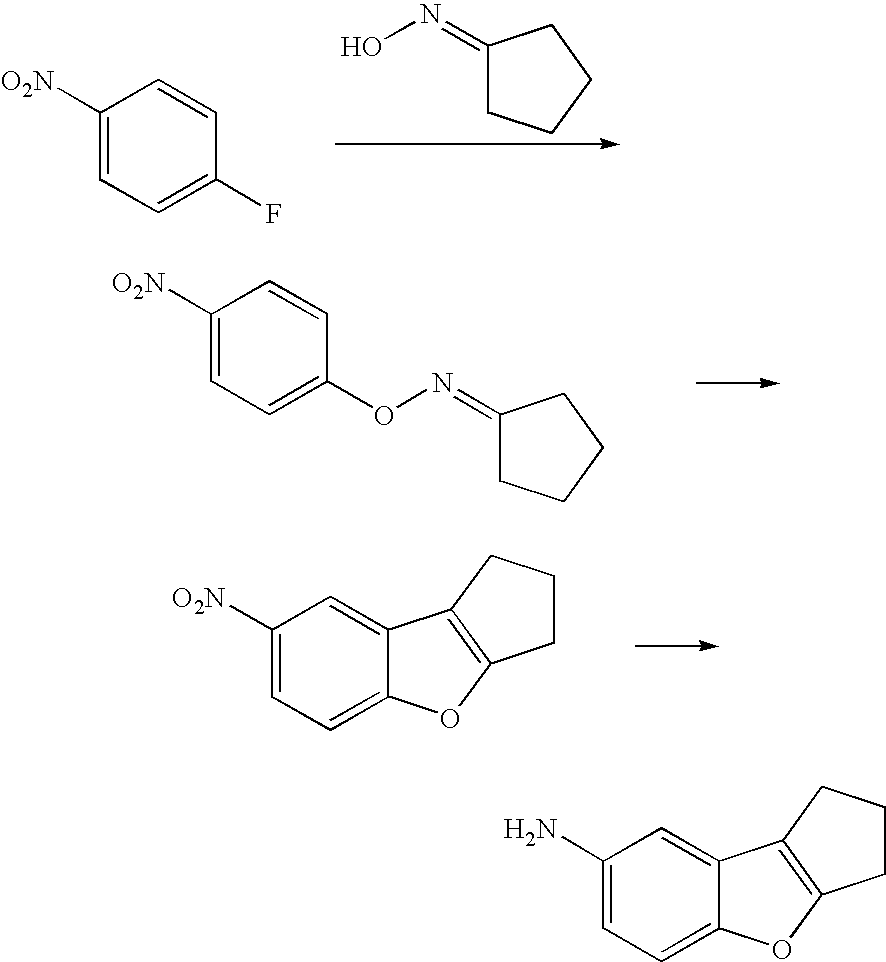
C1([O2N])=CC=C(F)C=C1.C1(=NO)CCCC1.C1([O2N])=CC=C(ON=C2CCCC2)C=C1.C1([O2N])=CC=C2C(=C1)C1=C(O2)CCC1.C1(N)=CC=C2C(=C1)C1=C(O2)CCC1
